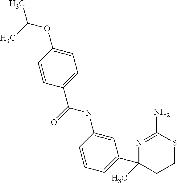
N1=C(N)SCCC1(C)C1=CC=CC(NC(C2=CC=C(OC(C)C)C=C2)=O)=C1
